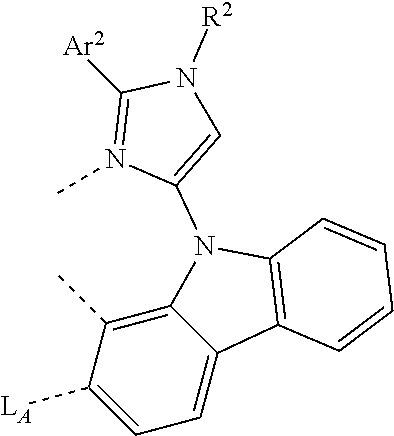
C12=C(C)C([LA])=CC=C1C1=C(N2C2=CN([R2])C([Ar2])=N2C)C=CC=C1
